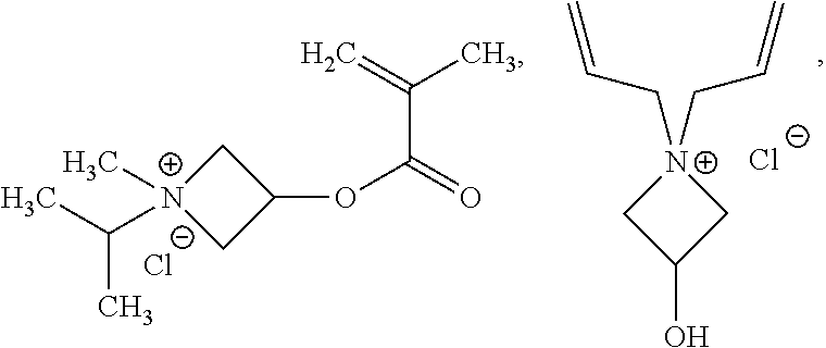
C1[N+](C(C)C)(C)CC1OC(=O)C(=C)C.[Cl-].[N+]1(CC=C)(CC=C)CC(O)C1.[Cl-]
